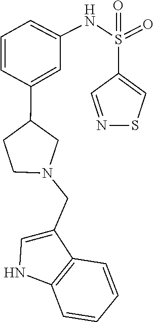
C1(CN2CC(C3=CC(NS(=O)(=O)C4=CSN=C4)=CC=C3)CC2)=CNC2=C1C=CC=C2
